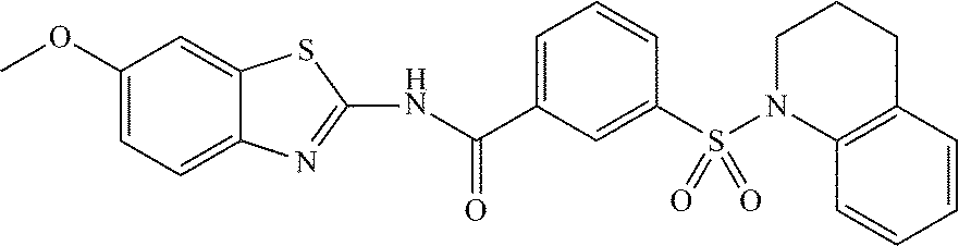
C1=CC=C(C(NC2=NC3=CC=C(OC)C=C3S2)=O)C=C1S(N1CCCC2=C1C=CC=C2)(=O)=O
